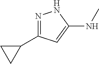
N1=C(C2CC2)C=C(NC)N1
